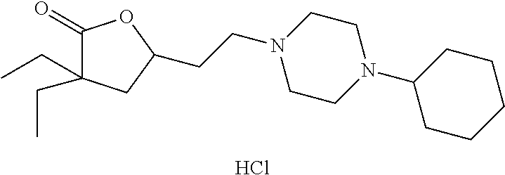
C1(=O)C(CC)(CC)CC(CCN2CCN(C3CCCCC3)CC2)O1.Cl
